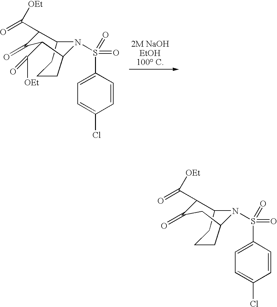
C12CCCC(CC(=O)C1C(=O)[OEt])N2S(=O)(C1=CC=C(Cl)C=C1)=O.C12CCCC(C(C(=O)[OEt])C(=O)C1C(=O)[OEt])N2S(=O)(C1=CC=C(Cl)C=C1)=O
